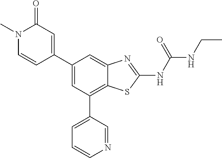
C1(C2=CC(=O)N(C)C=C2)=CC(C2=CC=CN=C2)=C2C(=C1)N=C(NC(NCC)=O)S2
